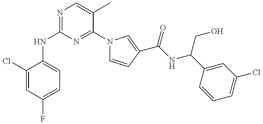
C1(NC2=NC=C(C)C(N3C=CC(C(NC(C4=CC(Cl)=CC=C4)CO)=O)=C3)=N2)=CC=C(F)C=C1Cl
